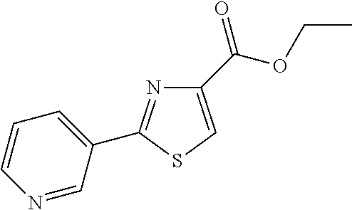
C1=CN=CC(C2=NC(C(OCC)=O)=CS2)=C1
